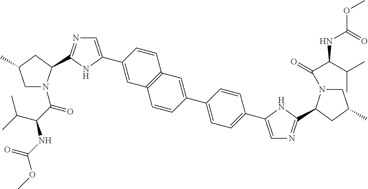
C1=C(C2=CC3=C(C=C2)C=C(C2=CC=C(C4=CN=C(C5N(C(=O)C(C(C)C)NC(OC)=O)CC(C)C5)N4)C=C2)C=C3)NC(C2N(C(C(C(C)C)NC(OC)=O)=O)CC(C)C2)=N1
